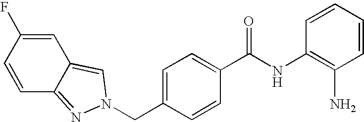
C1=C(CN2C=C3C(=N2)C=CC(F)=C3)C=CC(C(NC2=C(N)C=CC=C2)=O)=C1
